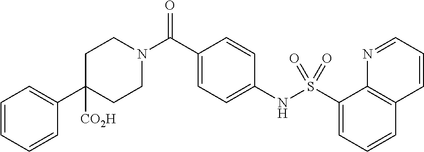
C1CN(C(C2=CC=C(NS(C3=CC=CC4=C3N=CC=C4)(=O)=O)C=C2)=O)CCC1([CO2H])C1=CC=CC=C1
